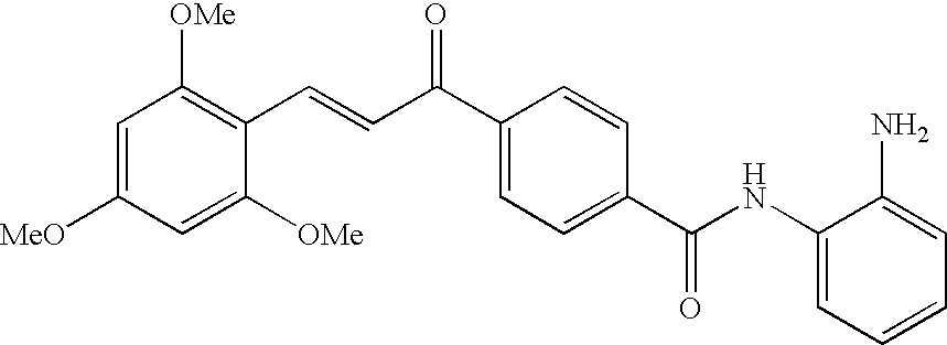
C(=CC(C1=CC=C(C(NC2=CC=CC=C2N)=O)C=C1)=O)C1=C([OMe])C=C([MeO])C=C1[OMe]
